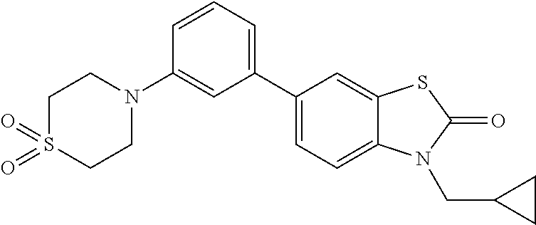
C1(C2=CC=C3C(=C2)SC(=O)N3CC2CC2)=CC=CC(N2CCS(=O)(=O)CC2)=C1
